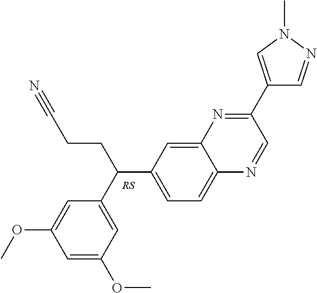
C1=C(OC)C=C(OC)C=C1C(CCC#N)C1=CC=C2C(=C1)N=C(C1=CN(C)N=C1)C=N2
